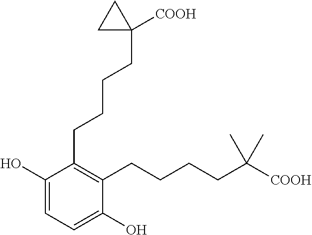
C1(O)=CC=C(O)C(CCCCC([COOH])(C)C)=C1CCCCC1([COOH])CC1
